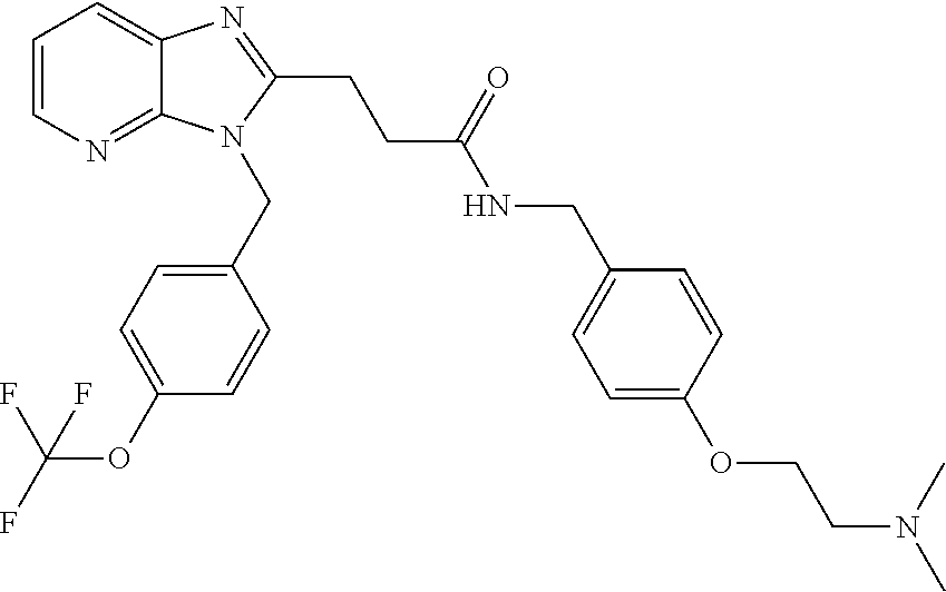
C1=CN=C2C(=C1)N=C(CCC(NCC1=CC=C(OCCN(C)C)C=C1)=O)N2CC1=CC=C(OC(F)(F)F)C=C1
